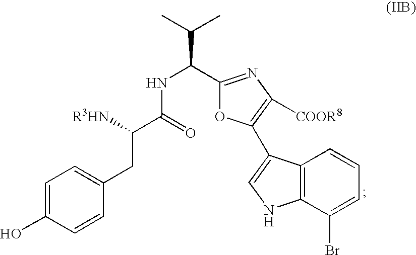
C1(CC(C(=O)NC(C(C)C)C2=NC([COOR8])=C(C3=CNC4=C3C=CC=C4Br)O2)[R3HN])=CC=C(O)C=C1
